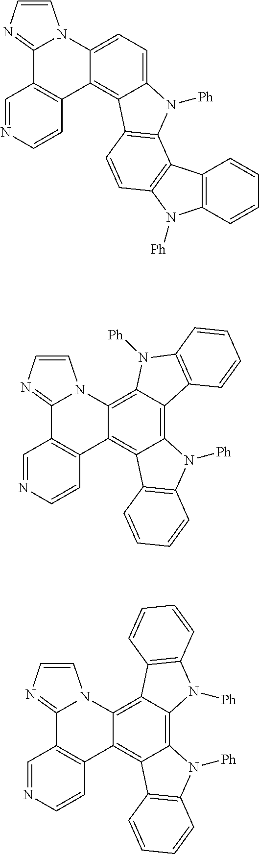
C12=CC=C3C(=C1C1=C(N2[Ph])C2=C(C=C1)N([Ph])C1=C2C=CC=C1)C1=C(C2=NC=CN32)C=NC=C1.C12=C3C(=C4C(=C1C1=C(N2[Ph])C=CC=C1)C1=C(C2=NC=CN42)C=NC=C1)N([Ph])C1=C3C=CC=C1.C12=C3C(=C4C(=C1C1=C(N2[Ph])C=CC=C1)C1=C(C2=NC=CN42)C=NC=C1)C1=C(N3[Ph])C=CC=C1
